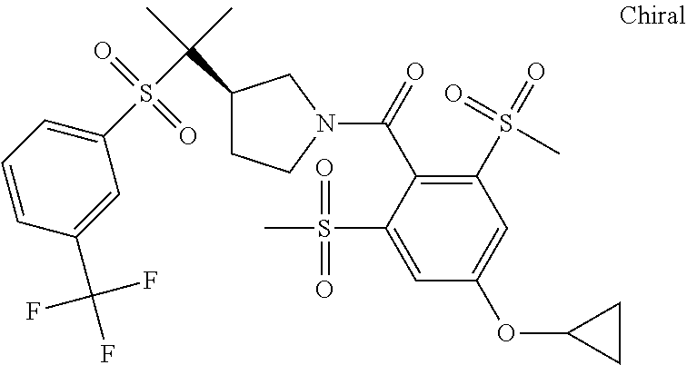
C1(C(=O)N2CCC(C(C)(S(C3=CC=CC(C(F)(F)F)=C3)(=O)=O)C)C2)=C(S(=O)(=O)C)C=C(OC2CC2)C=C1S(C)(=O)=O
